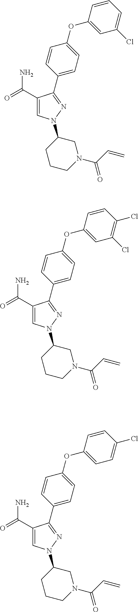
C1(C(=O)N)=CN(C2CCCN(C(C=C)=O)C2)N=C1C1=CC=C(OC2=CC(Cl)=CC=C2)C=C1.C1(C(=O)N)=CN(C2CCCN(C(C=C)=O)C2)N=C1C1=CC=C(OC2=CC(Cl)=C(Cl)C=C2)C=C1.C1(C(=O)N)=CN(C2CCCN(C(C=C)=O)C2)N=C1C1=CC=C(OC2=CC=C(Cl)C=C2)C=C1
